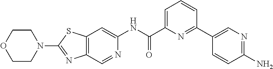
C12=C(C=NC(NC(C3=CC=CC(C4=CN=C(N)C=C4)=N3)=O)=C1)N=C(N1CCOCC1)S2
